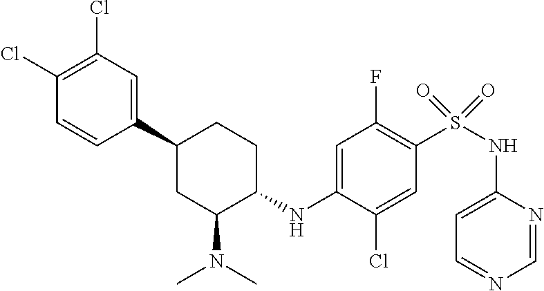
C1(C2CC(N(C)C)C(NC3=CC(F)=C(S(=O)(=O)NC4=CC=NC=N4)C=C3Cl)CC2)=CC(Cl)=C(Cl)C=C1
